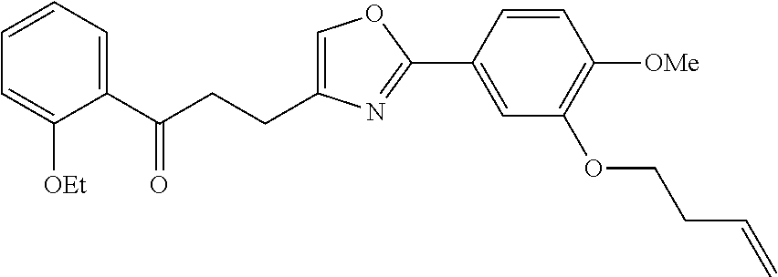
C1=C(CCC(C2=CC=CC=C2[OEt])=O)N=C(C2=CC(OCCC=C)=C([OMe])C=C2)O1
